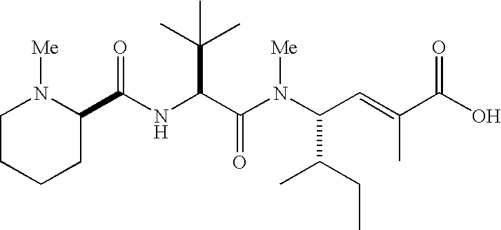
N(C(C(N(C(C=C(C(O)=O)C)C(CC)C)[Me])=O)C(C)(C)C)C(=O)C1N([Me])CCCC1
